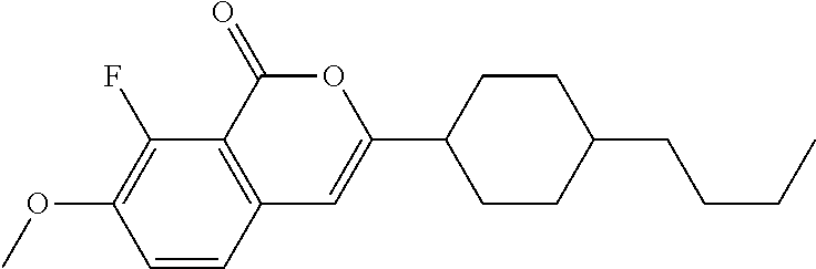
C1=CC2=C(C(F)=C1OC)C(=O)OC(C1CCC(CCCC)CC1)=C2
